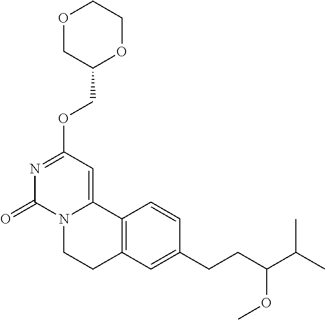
O1CC(COC2=NC(=O)N3C(=C2)C2=C(CC3)C=C(CCC(C(C)C)OC)C=C2)OCC1
